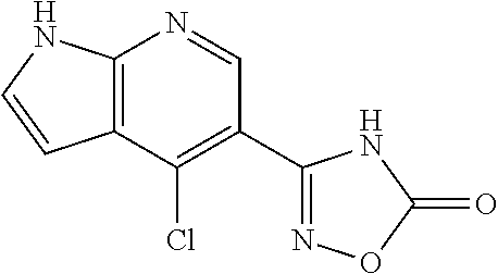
C12=C(NC=C1)N=CC(C1=NOC(=O)N1)=C2Cl
